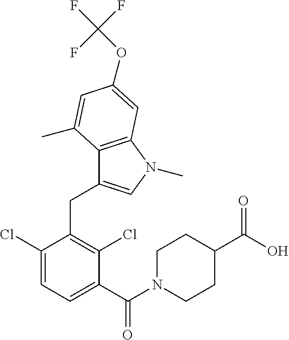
C1(Cl)=CC=C(C(N2CCC(C(O)=O)CC2)=O)C(Cl)=C1CC1=CN(C)C2=C1C(C)=CC(OC(F)(F)F)=C2
